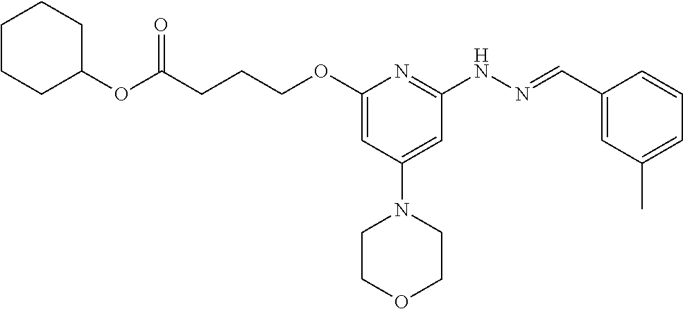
C(C(OC1CCCCC1)=O)CCOC1=CC(N2CCOCC2)=CC(NN=CC2=CC(C)=CC=C2)=N1
